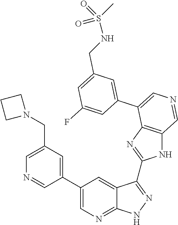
C1=C(CN2CCC2)C=C(C2=CN=C3C(=C2)C(C2=NC4=C(N2)C=NC=C4C2=CC(CNS(=O)(C)=O)=CC(F)=C2)=NN3)C=N1
